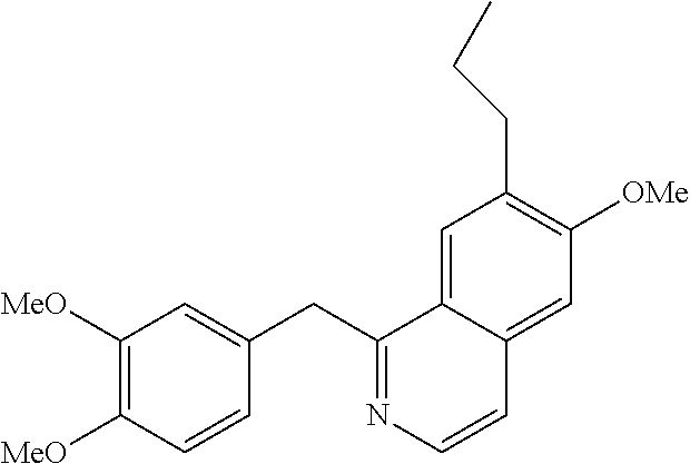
C1([MeO])=C([MeO])C=CC(CC2=NC=CC3=CC([OMe])=C(CCC)C=C23)=C1
